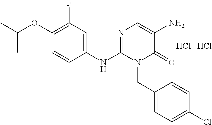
C1(OC(C)C)=C(F)C=C(NC2=NC=C(N)C(=O)N2CC2=CC=C(Cl)C=C2)C=C1.Cl.Cl
